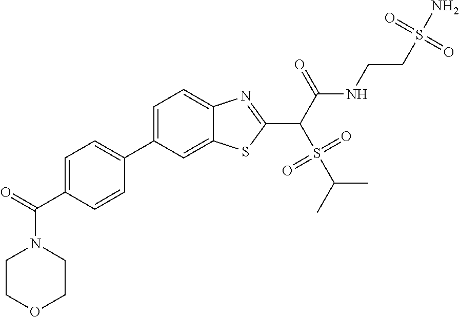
C1=C(C2=CC=C(C(=O)N3CCOCC3)C=C2)C=C2C(=C1)N=C(C(C(NCCS(N)(=O)=O)=O)S(=O)(=O)C(C)C)S2
